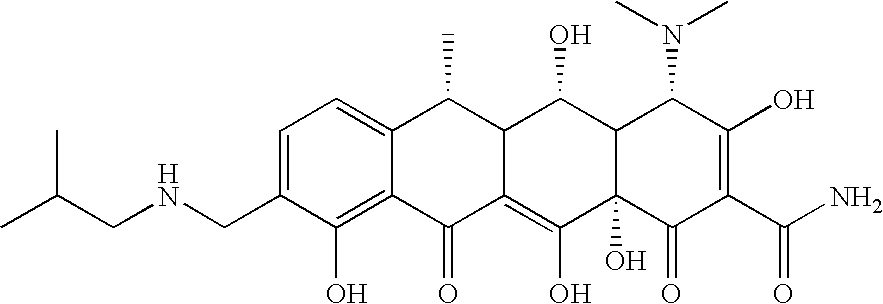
C(NCC1=CC=C2C(=C1O)C(=O)C1=C(O)C3(O)C(C(O)C1C2C)C(N(C)C)C(O)=C(C(N)=O)C3=O)C(C)C
